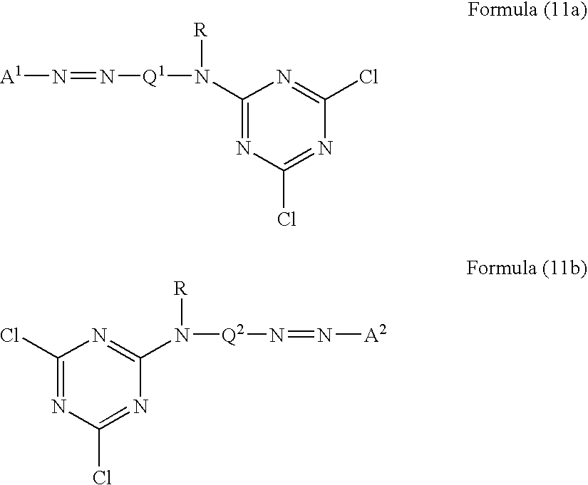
C1(N([Q1]N=N[A1])[R])=NC(Cl)=NC(Cl)=N1.C1(Cl)=NC(Cl)=NC(N([Q2]N=N[A2])[R])=N1
